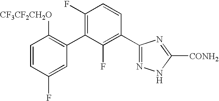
C1=CC(F)=CC(C2=C(F)C=CC(C3=NNC([CONH2])=N3)=C2F)=C1[CF3CF2CH2O]
